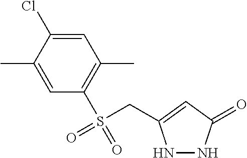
C1=C(Cl)C(C)=CC(S(CC2=CC(=O)NN2)(=O)=O)=C1C
